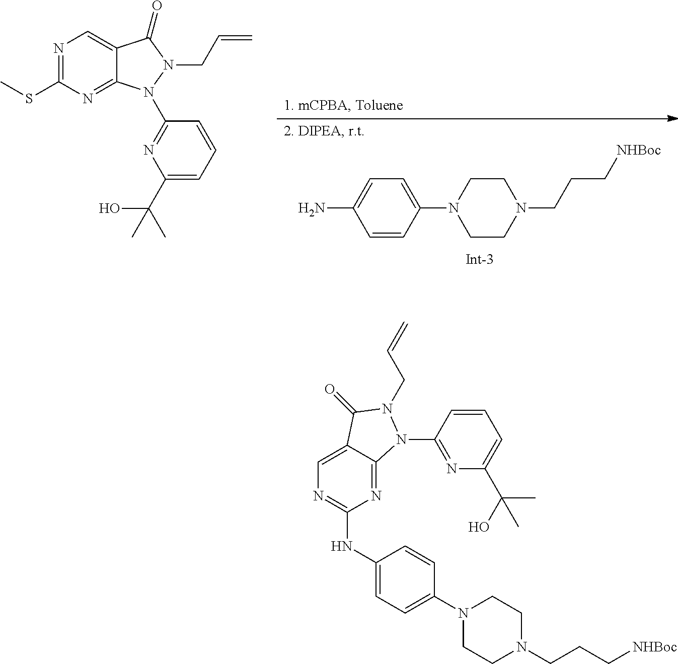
C1=CC(N2CCN(CCC[NHBoc])CC2)=CC=C1N.N1=C(SC)N=C2C(=C1)C(=O)N(CC=C)N2C1=NC(C(C)(O)C)=CC=C1.C1=C(NC2=NC=C3C(=N2)N(C2=NC(C(C)(O)C)=CC=C2)N(CC=C)C3=O)C=CC(N2CCN(CCC[NHBoc])CC2)=C1
